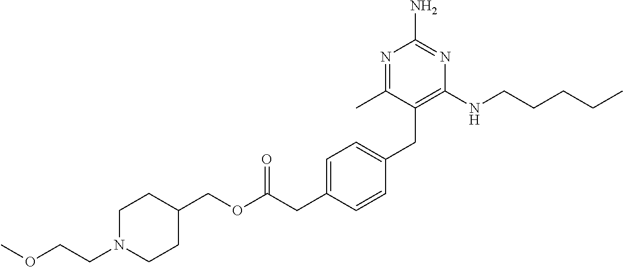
N1=C(C)C(CC2=CC=C(CC(OCC3CCN(CCOC)CC3)=O)C=C2)=C(NCCCCC)N=C1N
